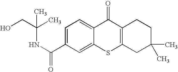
C1(C(NC(CO)(C)C)=O)=CC=C2C(=C1)SC1=C(C2=O)CCC(C)(C)C1
